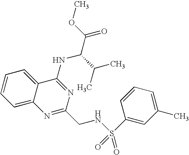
C12=CC=CC=C1C(NC(C(=O)OC)C(C)C)=NC(CNS(=O)(C1=CC(C)=CC=C1)=O)=N2
